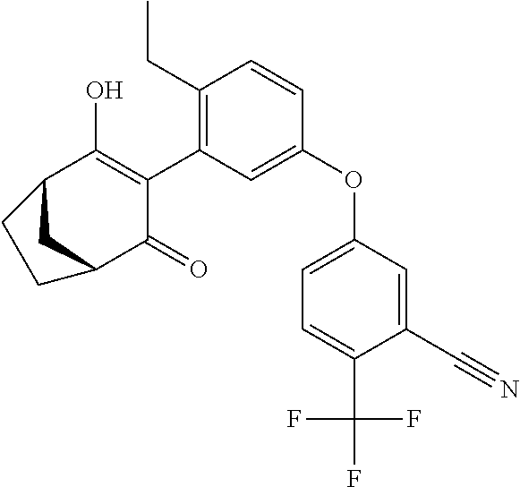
C1(OC2=CC=C(C(F)(F)F)C(C#N)=C2)=CC(C2=C(O)C3CC(C2=O)CC3)=C(CC)C=C1
